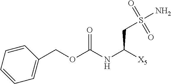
C1=CC=CC(COC(NC([X5])CS(N)(=O)=O)=O)=C1
